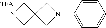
C1NCC12CN(C1=CC=CC=C1)C2
